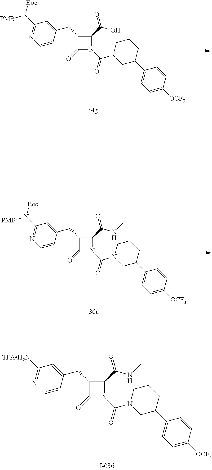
C1=C([OCF3])C=CC(C2CN(C(=O)N3C(=O)C(CC4=CC(N([PMB])[Boc])=NC=C4)C3C(=O)O)CCC2)=C1.C1=C([OCF3])C=CC(C2CN(C(=O)N3C(=O)C(CC4=CC(N([PMB])[Boc])=NC=C4)C3C(=O)NC)CCC2)=C1.C1=C([OCF3])C=CC(C2CN(C(=O)N3C(=O)C(CC4=CC([TFAH2N])=NC=C4)C3C(=O)NC)CCC2)=C1
